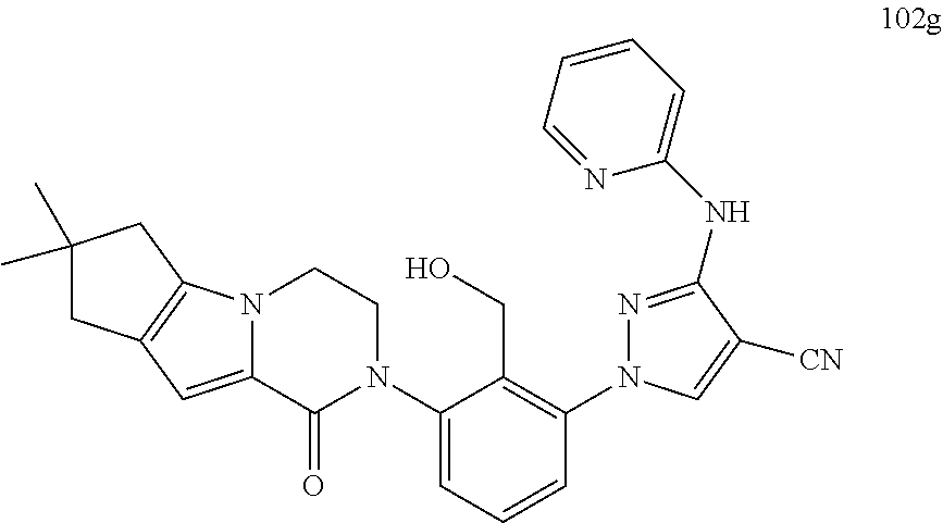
C12=CC3=C(N1CCN(C1=CC=CC(N4N=C(NC5=CC=CC=N5)C([CN])=C4)=C1CO)C2=O)CC(C)(C)C3
